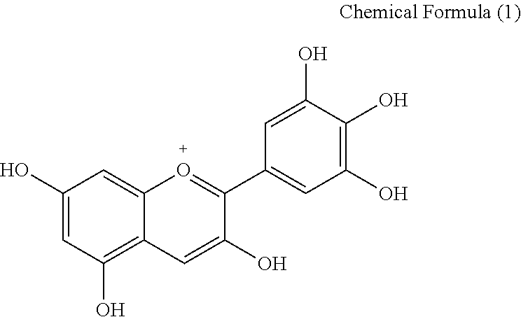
C1(O)=CC(O)=C2C(=C1)O=C(C1=CC(O)=C(O)C(O)=C1)C(O)=C2
